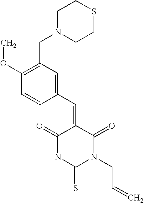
C1N(CC2=C(OC)C=CC(C=C3C(=O)NC(=S)N(CC=C)C3=O)=C2)CCSC1
